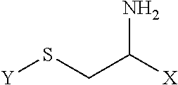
C([X])(CS[Y])N
